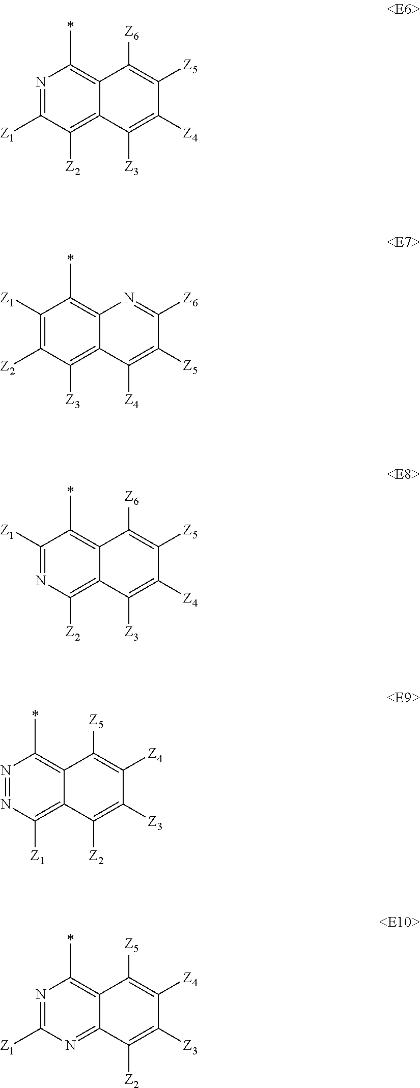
N1=C([Z1])C([Z2])=C2C(=C1C)C([Z6])=C([Z5])C([Z4])=C2[Z3].C1([Z1])=C([Z2])C([Z3])=C2C(=C1C)N=C([Z6])C([Z5])=C2[Z4].C1([Z1])=NC([Z2])=C2C(=C1C)C([Z6])=C([Z5])C([Z4])=C2[Z3].N1=NC([Z1])=C2C(=C1C)C([Z5])=C([Z4])C([Z3])=C2[Z2].N1=C([Z1])N=C2C(=C1C)C([Z5])=C([Z4])C([Z3])=C2[Z2]
